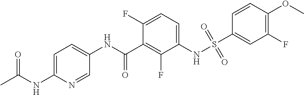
C1=C(NC(C)=O)N=CC(NC(C2=C(F)C(NS(C3=CC(F)=C(OC)C=C3)(=O)=O)=CC=C2F)=O)=C1
